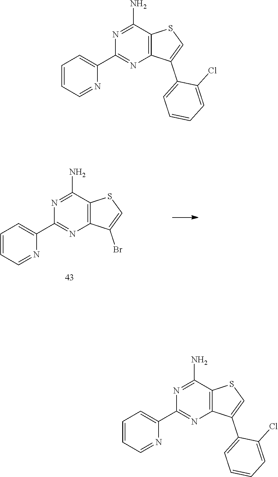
C1=CC=NC(C2=NC3=C(C(N)=N2)SC=C3Br)=C1.C1=CC=NC(C2=NC3=C(C(N)=N2)SC=C3C2=CC=CC=C2Cl)=C1.C1=CC=NC(C2=NC3=C(C(N)=N2)SC=C3C2=CC=CC=C2Cl)=C1
